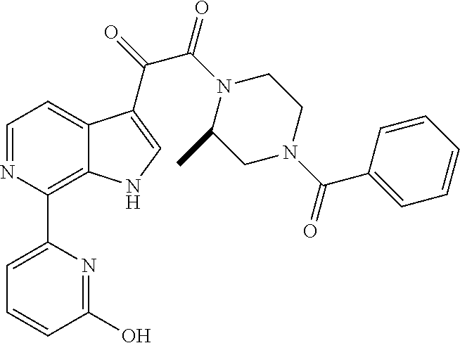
C1(C2=C3C(=CC=N2)C(C(=O)C(N2C(C)CN(C(C4=CC=CC=C4)=O)CC2)=O)=CN3)=CC=CC(O)=N1
